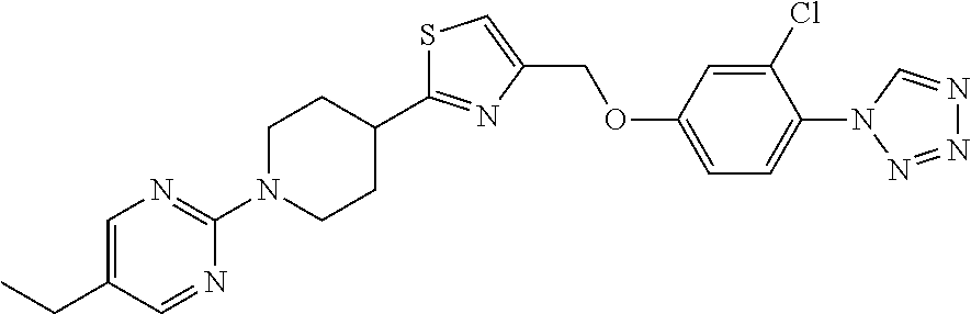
C1N(C2=NC=C(CC)C=N2)CCC(C2=NC(COC3=CC=C(N4C=NN=N4)C(Cl)=C3)=CS2)C1
